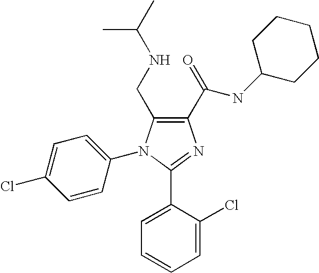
C1(CNC(C)C)=C(C(=O)NC2CCCCC2)N=C(C2=CC=CC=C2Cl)N1C1=CC=C(Cl)C=C1
